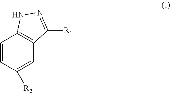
C1=CC([R2])=CC2=C1NN=C2[R1]
